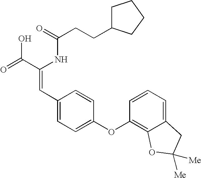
C(=O)(NC(C(=O)O)=CC1=CC=C(OC2=C3C(=CC=C2)CC([Me])([Me])O3)C=C1)CCC1CCCC1
